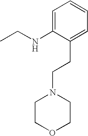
C1=C(NCC)C(CCN2CCOCC2)=CC=C1
